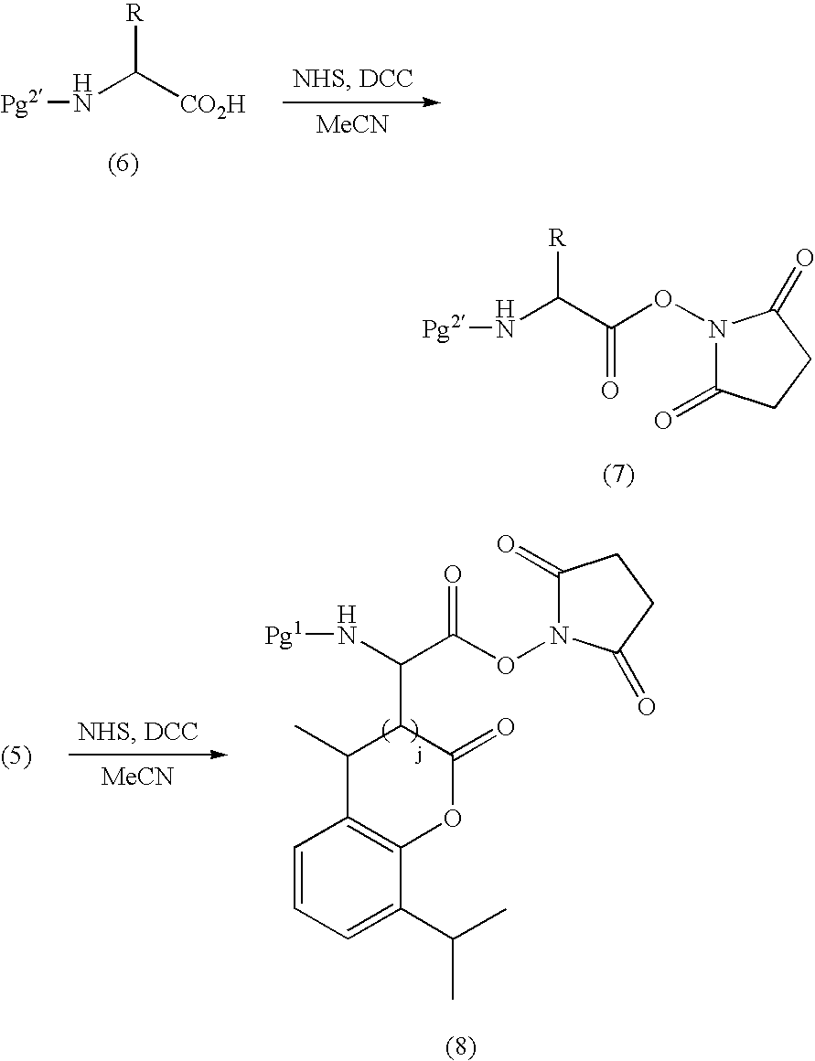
[Pg2]NC(C(ON1C(=O)CCC1=O)=O)[R].[Pg2]NC([CO2H])[R].[MeCN].C(C(ON1C(=O)CCC1=O)=O)(C1C(=O)OC2=C(C1C)C=CC=C2C(C)C)N[Pg1].[MeCN]
